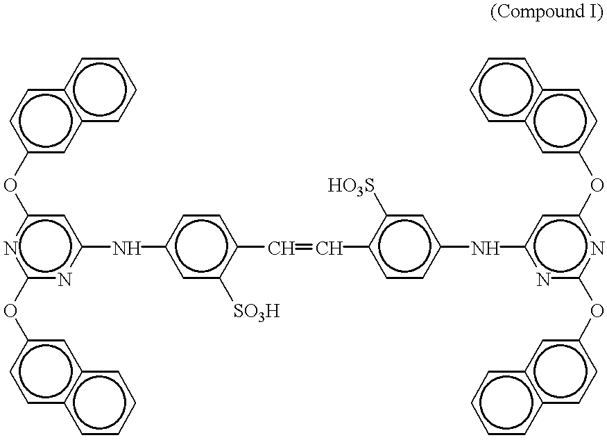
c12ccccc1ccc(Oc1nc(Oc3ccc4c(c3)cccc4)nc(Nc3cc([SO3H])c(C=Cc4ccc(Nc5nc(Oc6ccc7c(c6)cccc7)nc(Oc6ccc7c(cccc7)c6)c5)cc4[HO3S])cc3)c1)c2
